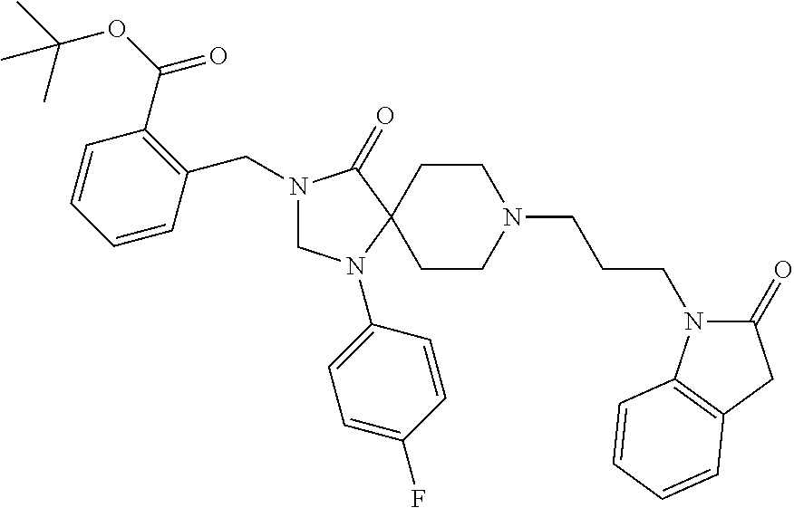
C1CN(CCCN2C(=O)CC3=C2C=CC=C3)CCC12C(=O)N(CC1=C(C(OC(C)(C)C)=O)C=CC=C1)CN2C1=CC=C(F)C=C1
